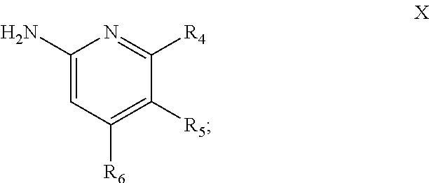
C1(N)=CC([R6])=C([R5])C([R4])=N1
